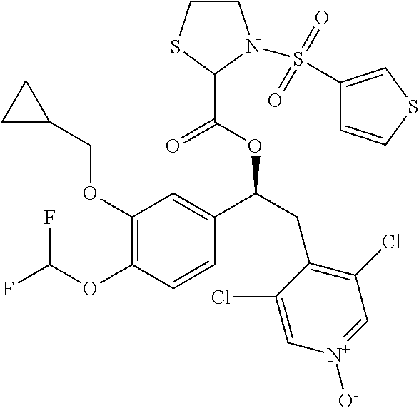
C1(OCC2CC2)=C(OC(F)F)C=CC(C(CC2=C(Cl)C=[N+]([O-])C=C2Cl)OC(=O)C2SCCN2S(=O)(=O)C2=CSC=C2)=C1
